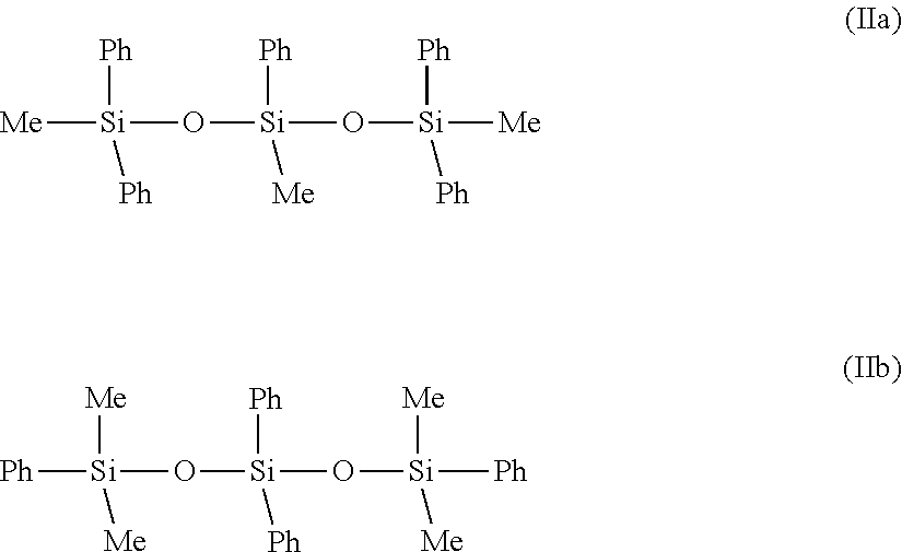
[Me][Si](O[Si](O[Si]([Me])([Ph])[Ph])([Ph])[Me])([Ph])[Ph].[Ph][Si](O[Si](O[Si]([Ph])([Me])[Me])([Ph])[Ph])([Me])[Me]
